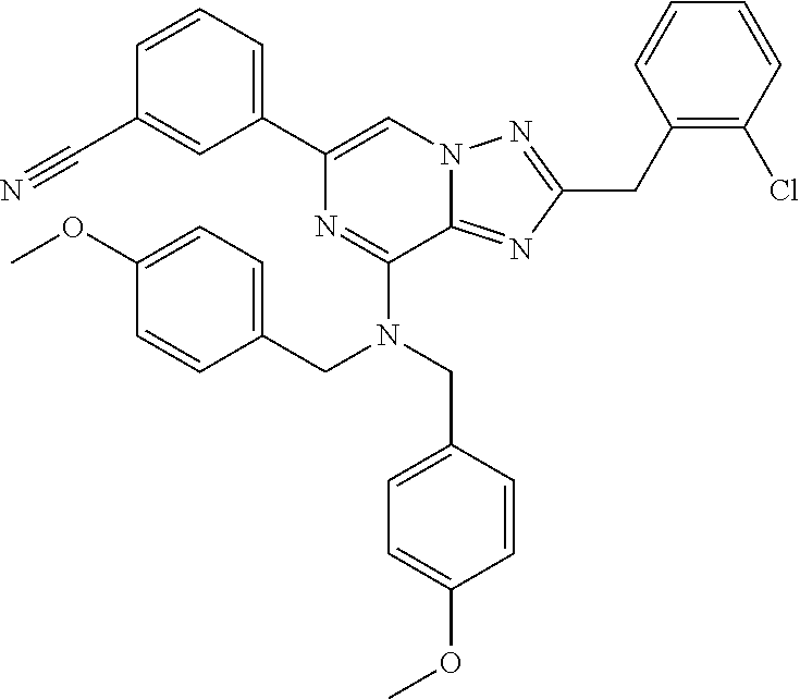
C1=CC=C(C2=CN3C(=NC(CC4=C(Cl)C=CC=C4)=N3)C(N(CC3=CC=C(OC)C=C3)CC3=CC=C(OC)C=C3)=N2)C=C1C#N
